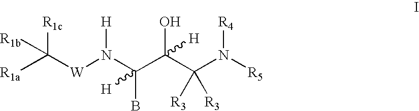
[R1a]C([W]N(C(C(C(N([R5])[R4])([R3])[R3])(O)[H])(B)[H])[H])([R1b])[R1c]
